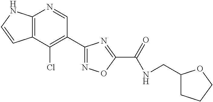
C12=C(C(Cl)=C(C3=NOC(C(=O)NCC4CCCO4)=N3)C=N1)C=CN2
